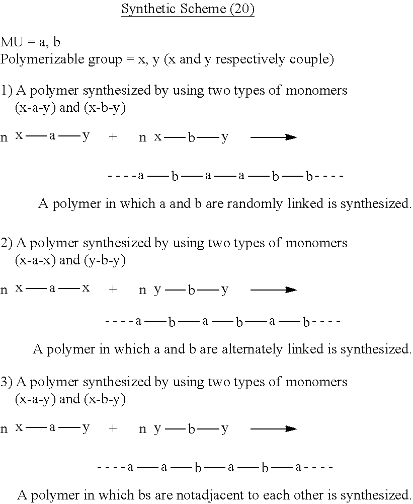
[x][a][y].[x]b[y].[a](b[a][a]b-bC)C.[x][a][x].[y]b[y].[a](b[a]b[a]bC)C.[x][a][y].[y]b[y].[a]([a]b[a]b[a]C)C
